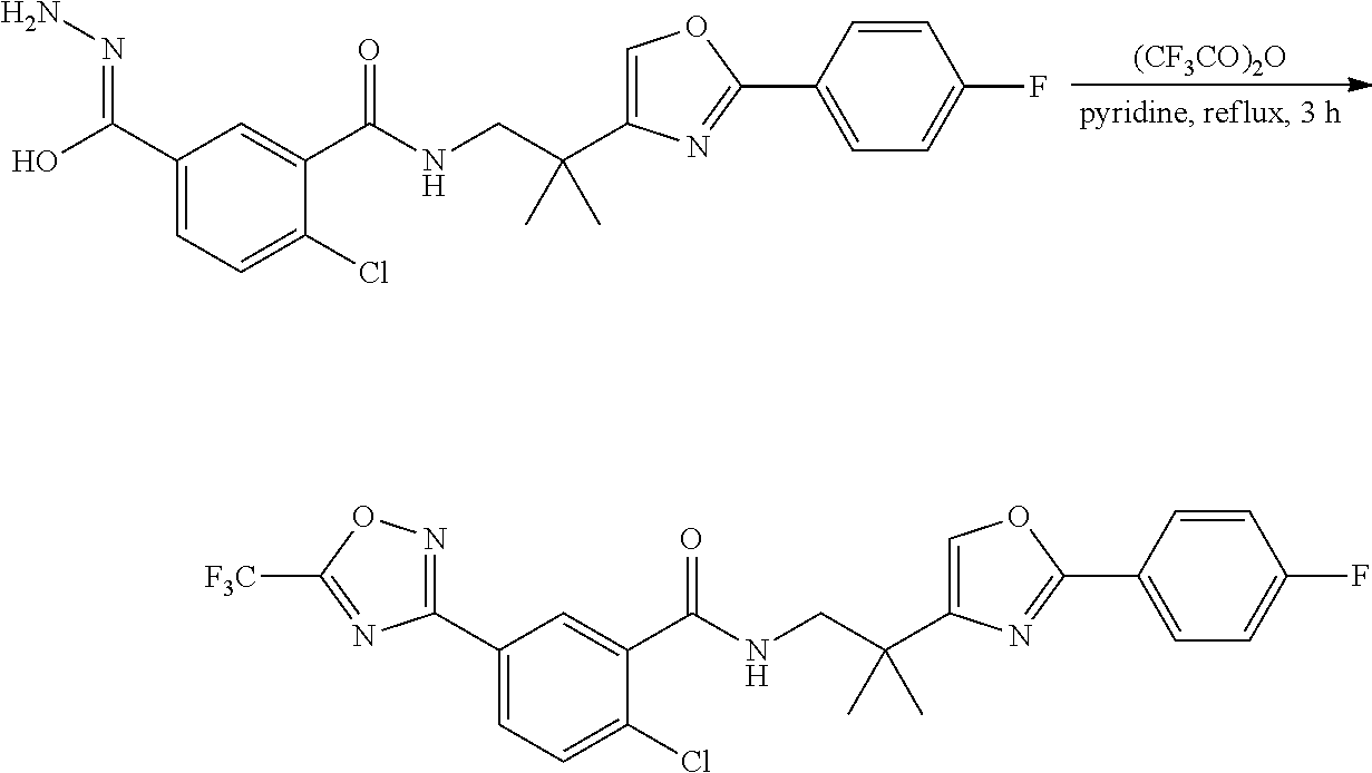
[(CF3CO)2O].C1(C(O)=NN)=CC=C(Cl)C(C(NCC(C2=COC(C3=CC=C(F)C=C3)=N2)(C)C)=O)=C1.C1(C2=NOC([F3C])=N2)=CC=C(Cl)C(C(NCC(C2=COC(C3=CC=C(F)C=C3)=N2)(C)C)=O)=C1
